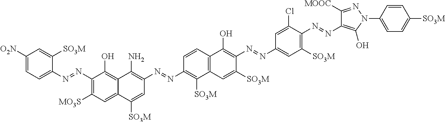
C1(N=NC2=CC=C([O2N])C=C2[SO3M])=C([MO3S])C=C2C(=C1O)C(N)=C(N=NC1=C([SO3M])C3=C(C=C1)C(O)=C(N=NC1=CC([SO3M])=C(N=NC4=C(O)N(C5=CC=C([SO3M])C=C5)N=C4[MOOC])C(Cl)=C1)C([SO3M])=C3)C=C2[SO3M]
